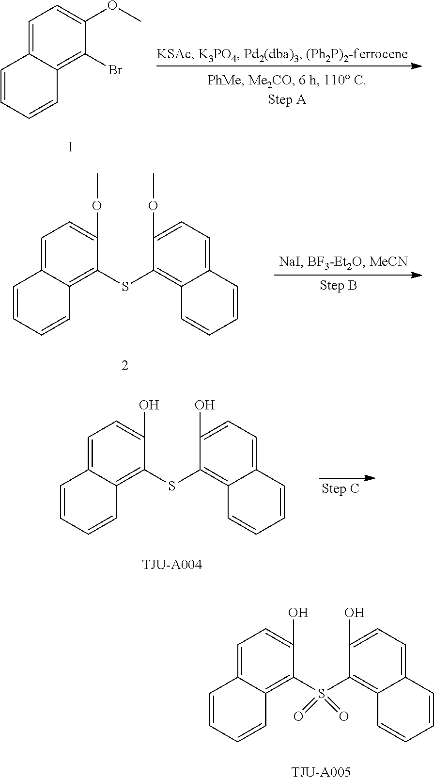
C1=C2C(=C(Br)C(OC)=C1)C=CC=C2.C1=C2C(=C(S(C3=C4C(=CC=C3O)C=CC=C4)(=O)=O)C(O)=C1)C=CC=C2.C1=C2C(=C(SC3=C4C(=CC=C3OC)C=CC=C4)C(OC)=C1)C=CC=C2.C1=C2C(=C(SC3=C4C(=CC=C3O)C=CC=C4)C(O)=C1)C=CC=C2
